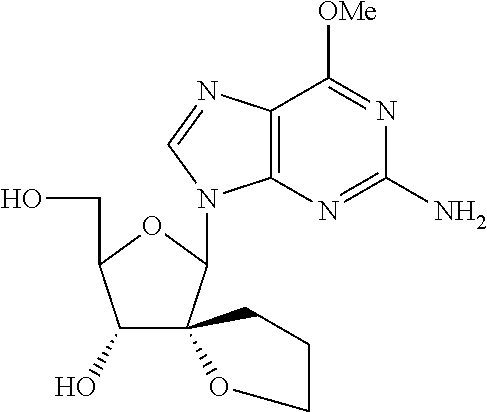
C1(O)C(CO)OC(N2C3=C(N=C2)C([OMe])=NC(N)=N3)C12OCCC2
